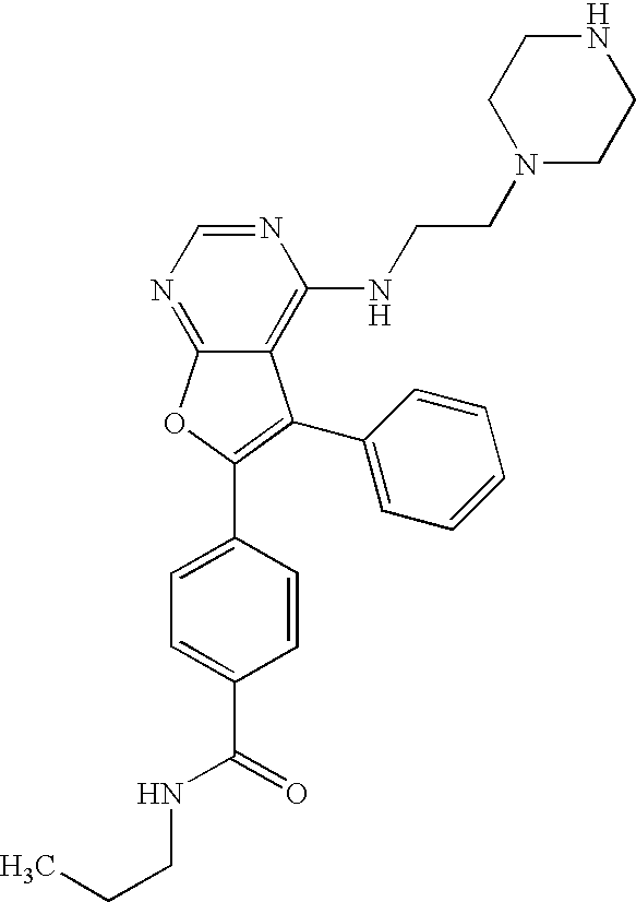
C12=NC=NC(NCCN3CCNCC3)=C1C(C1=CC=CC=C1)=C(C1=CC=C(C(NCCC)=O)C=C1)O2
